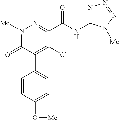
C1(C(NC2=NN=NN2[Me])=O)=NN([Me])C(=O)C(C2=CC=C(O[Me])C=C2)=C1Cl
